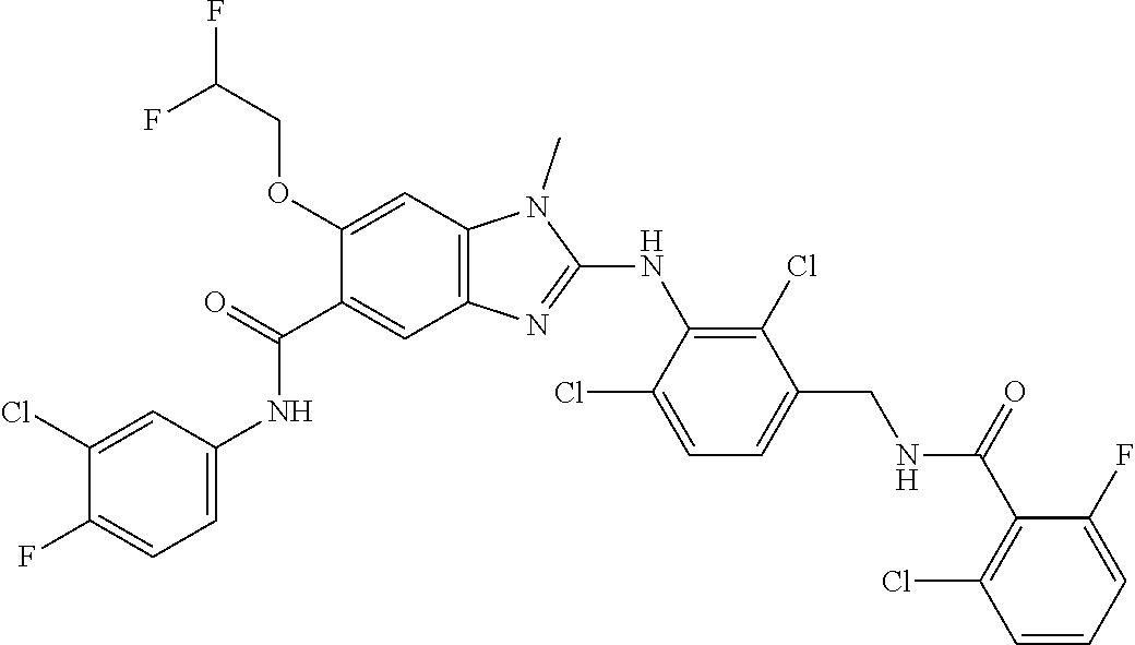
C1(Cl)=CC(NC(C2=CC3=C(C=C2OCC(F)F)N(C)C(NC2=C(Cl)C(CNC(C4=C(Cl)C=CC=C4F)=O)=CC=C2Cl)=N3)=O)=CC=C1F
